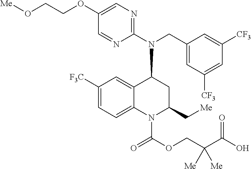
C1(N(CC2=CC([CF3])=CC([CF3])=C2)C2C3=CC([F3C])=CC=C3N(C(OCC(C(O)=O)([Me])[Me])=O)C(C[Me])C2)=NC=C(OCCO[Me])C=N1
